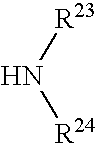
N([R23])[R24]
